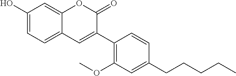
C1(O)=CC=C2C(=C1)OC(=O)C(C1=C(OC)C=C(CCCCC)C=C1)=C2
